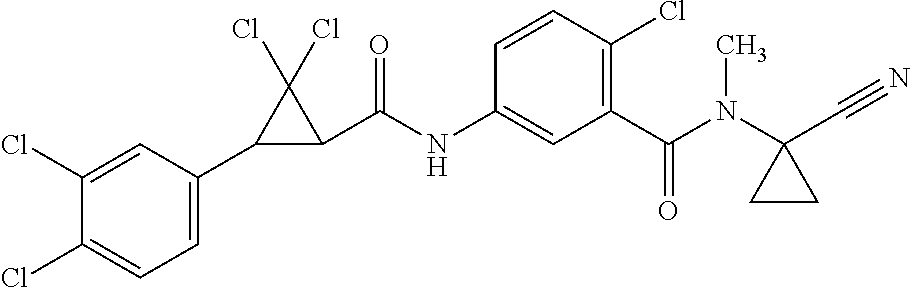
C1(C2C(C(NC3=CC(C(N(C4(C#N)CC4)C)=O)=C(Cl)C=C3)=O)C2(Cl)Cl)=CC=C(Cl)C(Cl)=C1
